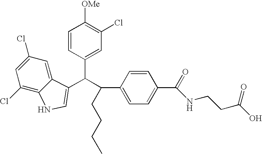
C1=CC(C(C(C2=CC=C(C(=O)NCCC(O)=O)C=C2)CCCC)C2=CNC3=C(Cl)C=C(Cl)C=C32)=CC(Cl)=C1[OMe]
